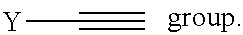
[Y]C#C
